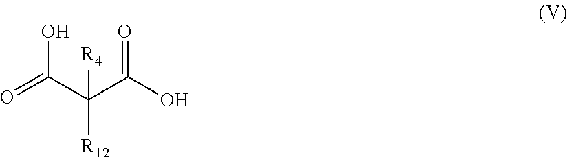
O=C(C(C(O)=O)([R12])[R4])O
